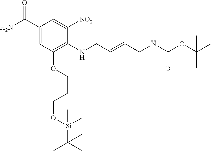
O([Si](C(C)(C)C)(C)C)CCCOC1=C(NCC=CCNC(=O)OC(C)(C)C)C([NO2])=CC(C(N)=O)=C1
